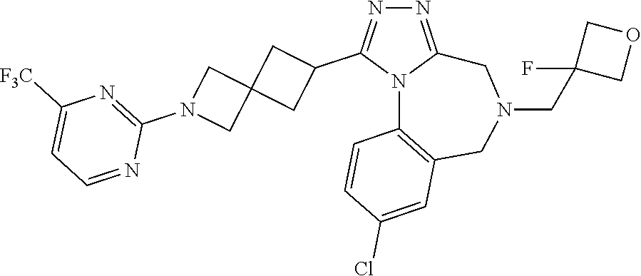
N1=C2N(C(C3CC4(C3)CN(C3=NC([F3C])=CC=N3)C4)=N1)C1=C(CN(CC3(F)COC3)C2)C=C(Cl)C=C1
